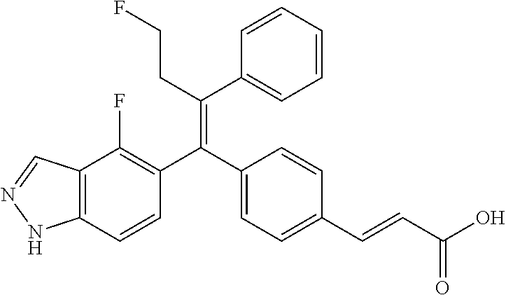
C12=C(C=CC(C(C3=CC=C(C=CC(O)=O)C=C3)=C(CCF)C3=CC=CC=C3)=C1F)NN=C2
